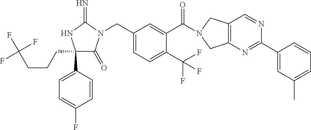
C1(CCCC(F)(F)F)(C2=CC=C(F)C=C2)C(=O)N(CC2=CC=C(C(F)(F)F)C(C(=O)N3CC4=C(C3)N=C(C3=CC(C)=CC=C3)N=C4)=C2)C(=N)N1
